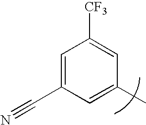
C1=C(C#N)C=C(C)C=C1[CF3]
